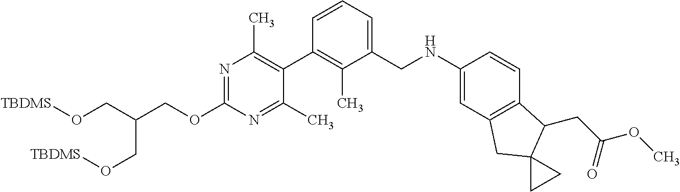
N1=C(OCC(CO[TBDMS])CO[TBDMS])N=C(C)C(C2=C(C)C(CNC3=CC4=C(C=C3)C(CC(=O)OC)C3(C4)CC3)=CC=C2)=C1C
